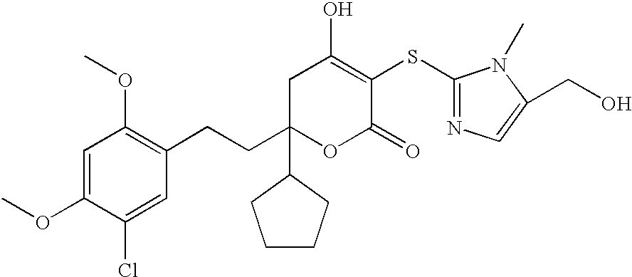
C1(OC)=CC(OC)=C(CCC2(C3CCCC3)OC(=O)C(SC3=NC=C(CO)N3C)=C(O)C2)C=C1Cl
